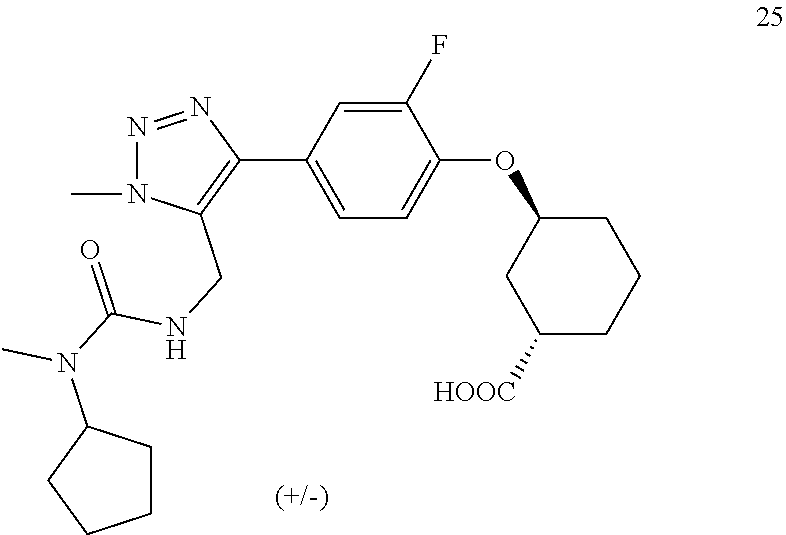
C1C(OC2=CC=C(C3=C(CNC(N(C4CCCC4)C)=O)N(C)N=N3)C=C2F)CC([HOOC])CC1
